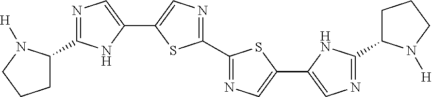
C1(C2=NC=C(C3=CN=C(C4CCCN4[H])N3)S2)=NC=C(C2=CN=C(C3CCCN3[H])N2)S1
